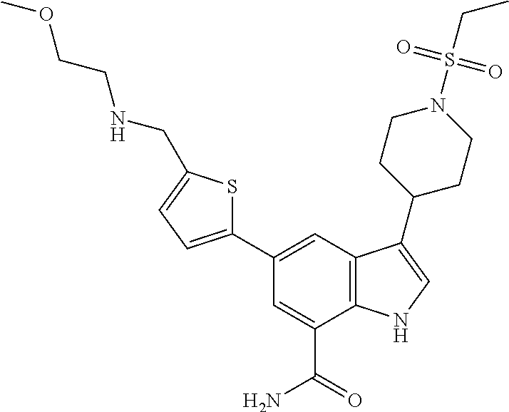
C1(C2=CC3=C(C(C(=O)N)=C2)NC=C3C2CCN(S(CC)(=O)=O)CC2)=CC=C(CNCCOC)S1
